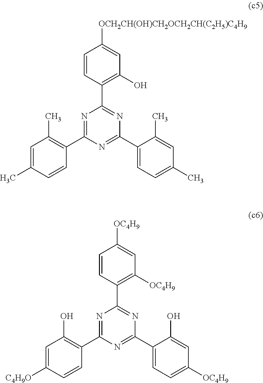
C1=CC(C2=NC(C3=CC=C(C)C=C3C)=NC(C3=C(C)C=C(C)C=C3)=N2)=C(O)C=C1[OCH2CH(OH)CH2OCH2CH(C2H5)C4H9].C1=CC(C2=NC(C3=CC=C([OC4H9])C=C3O)=NC(C3=C(O)C=C([C4H9O])C=C3)=N2)=C([OC4H9])C=C1[OC4H9]
